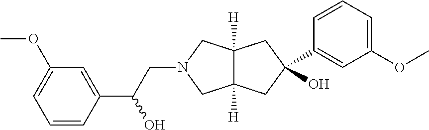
COC1=CC=CC(C(CN2CC3([H])C([H])(C2)CC(C2=CC(OC)=CC=C2)(O)C3)O)=C1
